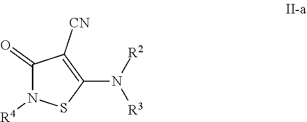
N1([R4])C(=O)C([CN])=C(N([R2])[R3])S1
